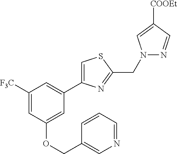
C1([F3C])=CC(OCC2=CN=CC=C2)=CC(C2=CSC(CN3N=CC([COOEt])=C3)=N2)=C1
